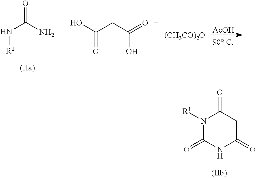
N1([R1])C(=O)NC(=O)CC1=O.O=C(N)N[R1].[AcOH].[(CH3CO)2O].C(C(=O)O)C(O)=O
